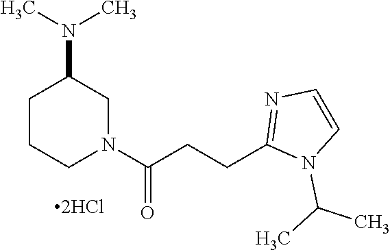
C1CCN(C(CCC2=NC=CN2C(C)C)=O)CC1N(C)C
